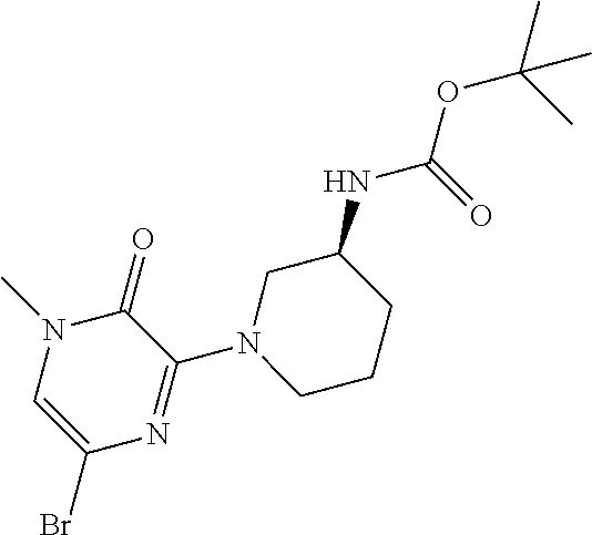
BrC1=CN(C)C(=O)C(N2CCCC(NC(=O)OC(C)(C)C)C2)=N1
